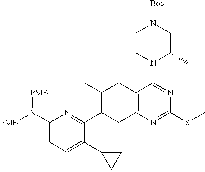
C1=C(N([PMB])[PMB])N=C(C2CC3=C(CC2C)C(N2C(C)CN([Boc])CC2)=NC(SC)=N3)C(C2CC2)=C1C
